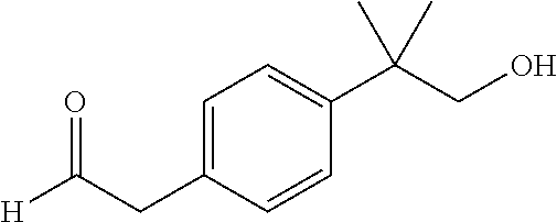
C1=C(CC([H])=O)C=CC(C(CO)(C)C)=C1
